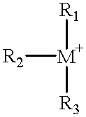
[R2][M+]([R1])[R3]
